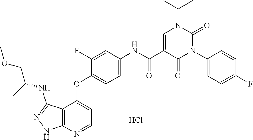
C12=C(N=CC=C1OC1=CC=C(NC(C3=CN(C(C)C)C(=O)N(C4=CC=C(F)C=C4)C3=O)=O)C=C1F)NN=C2NC(COC)C.Cl
